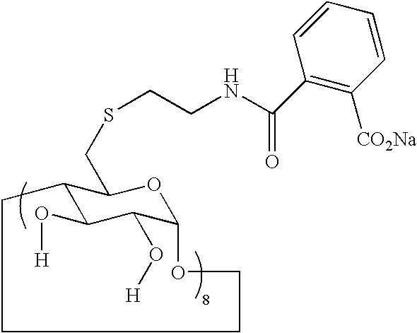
C12C(O[H])C(O[H])C(OC1CSCCNC(=O)C1=C([CO2Na])C=CC=C1)OCCCC2
